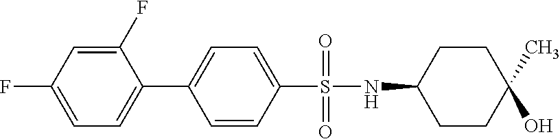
C1(F)=CC(F)=CC=C1C1=CC=C(S(=O)(NC2CCC(C)(O)CC2)=O)C=C1
